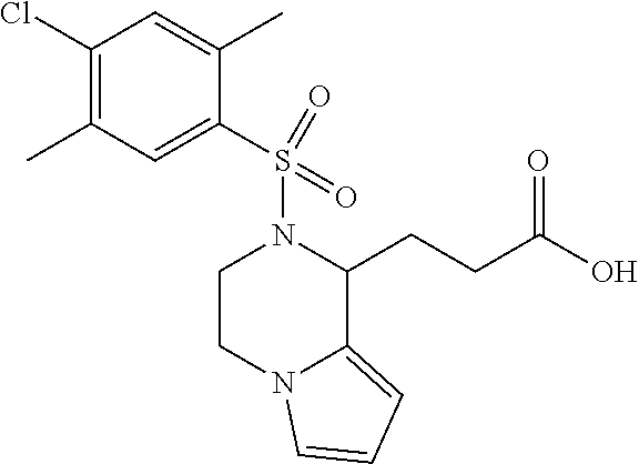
C1(Cl)=C(C)C=C(S(=O)(=O)N2CCN3C(=CC=C3)C2CCC(=O)O)C(C)=C1
